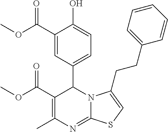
C1(C(OC)=O)=C(C)N=C2N(C1C1=CC=C(O)C(C(OC)=O)=C1)C(CCC1=CC=CC=C1)=CS2
